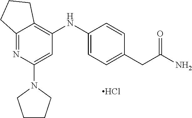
Cl.C12=NC(N3CCCC3)=CC(NC3=CC=C(CC(N)=O)C=C3)=C1CCC2
